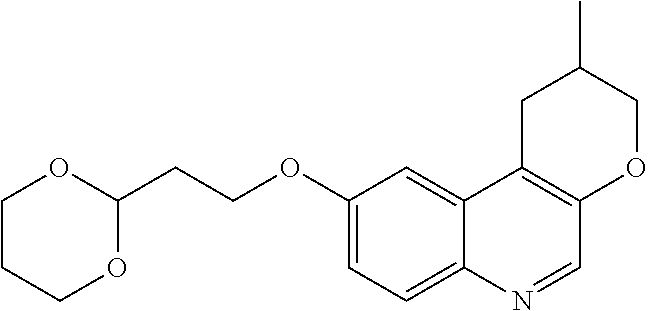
C1(OCCC2OCCCO2)=CC=C2C(=C1)C1=C(C=N2)OCC(C)C1
